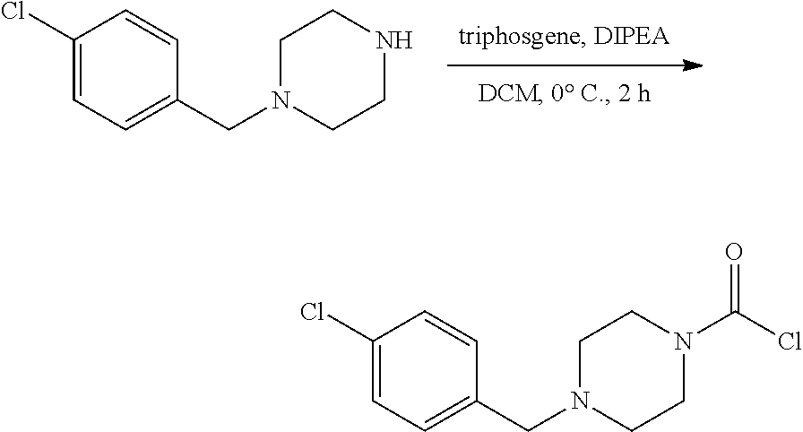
C1(Cl)=CC=C(CN2CCNCC2)C=C1.C1(Cl)=CC=C(CN2CCN(C(Cl)=O)CC2)C=C1
